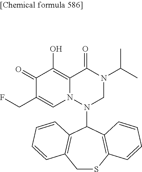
C1(=O)C(CF)=CN2C(=C1O)C(=O)N(C(C)C)CN2C1C2=C(SCC3=C1C=CC=C3)C=CC=C2
